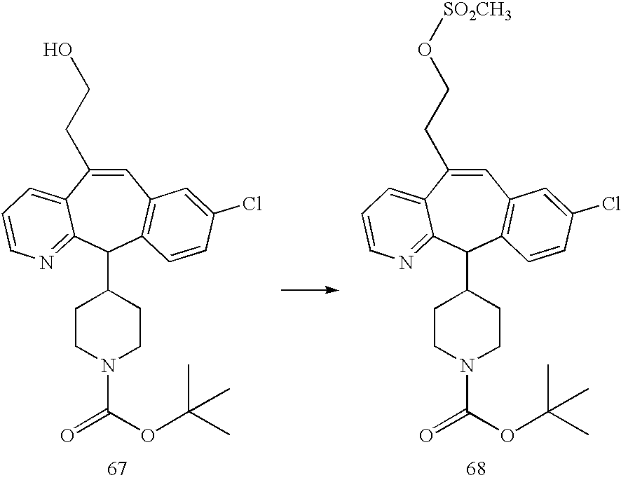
C1=C(CCO[SO2CH3])C2=CC=CN=C2C(C2CCN(C(OC(C)(C)C)=O)CC2)C2=C1C=C(Cl)C=C2.C1=C(CCO)C2=CC=CN=C2C(C2CCN(C(OC(C)(C)C)=O)CC2)C2=C1C=C(Cl)C=C2
